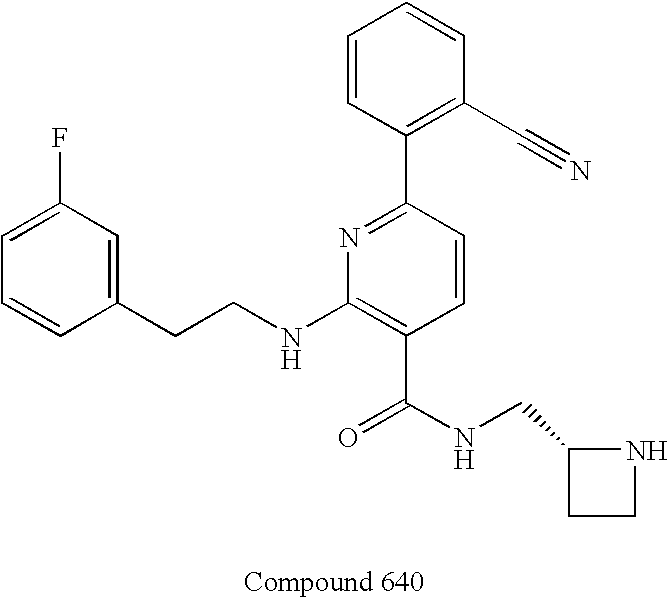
C1=CC(CCNC2=C(C(NCC3CCN3)=O)C=CC(C3=C(C#N)C=CC=C3)=N2)=CC(F)=C1
